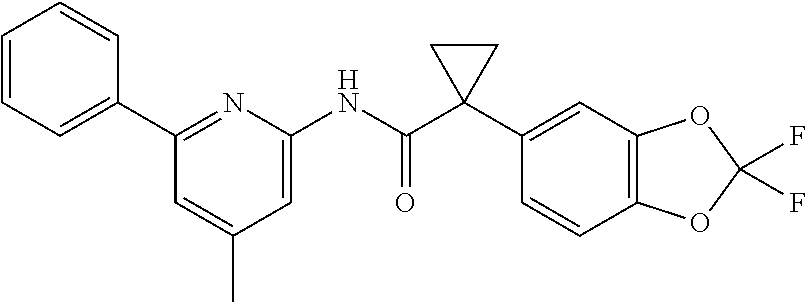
C1(C2=CC=CC=C2)=NC(NC(C2(C3=CC4=C(C=C3)OC(F)(F)O4)CC2)=O)=CC(C)=C1
